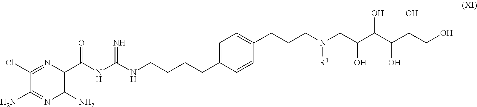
C1(N)=C(C(NC(NCCCCC2=CC=C(CCCN(CC(C(C(C(CO)O)O)O)O)[R1])C=C2)=N)=O)N=C(Cl)C(N)=N1
